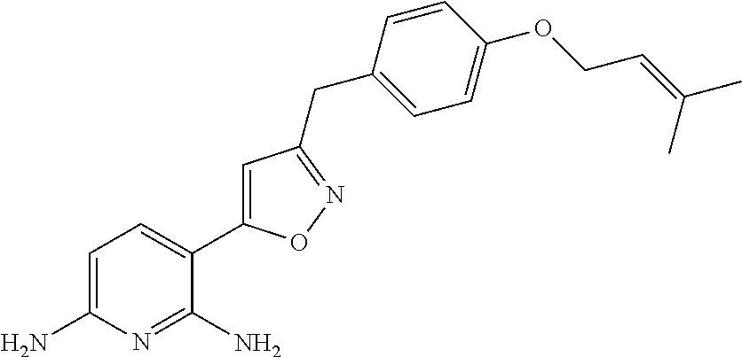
C1=C(N)N=C(N)C(C2=CC(CC3=CC=C(OCC=C(C)C)C=C3)=NO2)=C1
